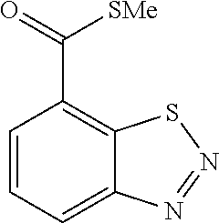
C1=CC=C2C(=C1C(=O)[SMe])SN=N2
